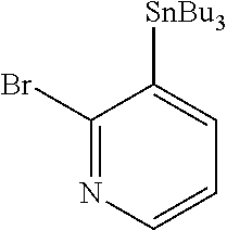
C1(Br)=NC=CC=C1[SnBu3]
